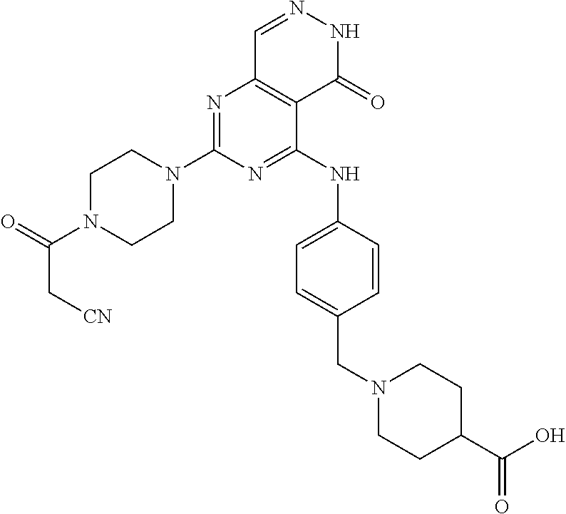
N1=C(N2CCN(C(=O)C[CN])CC2)N=C(NC2=CC=C(CN3CCC(C(O)=O)CC3)C=C2)C2=C1C=NNC2=O
